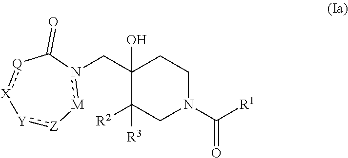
C1N(C([R1])=O)CC([R2])([R3])C(Cn2[M][Z]:[Y][X]:[Q]C2=O)(O)C1
